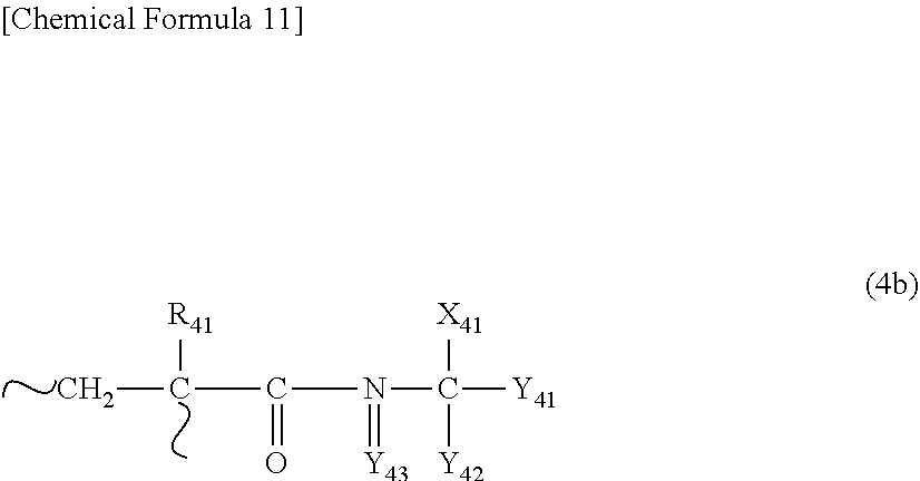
C(C(N(C([Y41])([X41])[Y42])=[Y43])=O)([R41])C
